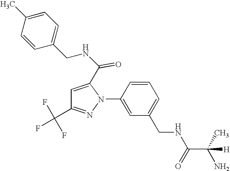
C1=CC(N2C(C(NCC3=CC=C(C)C=C3)=O)=CC(C(F)(F)F)=N2)=CC(CNC(C(C)(N)[H])=O)=C1
